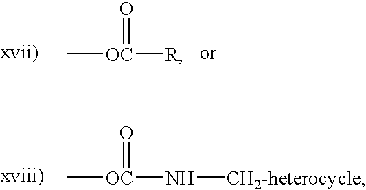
C[OC]([R])=O.C[OC](N[CH2-heterocycle])=O
